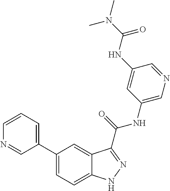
C1=CN=CC(C2=CC=C3C(=C2)C(C(NC2=CN=CC(NC(N(C)C)=O)=C2)=O)=NN3)=C1
